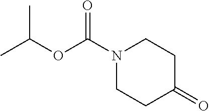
CC(C)OC(=O)N1CCC(=O)CC1
